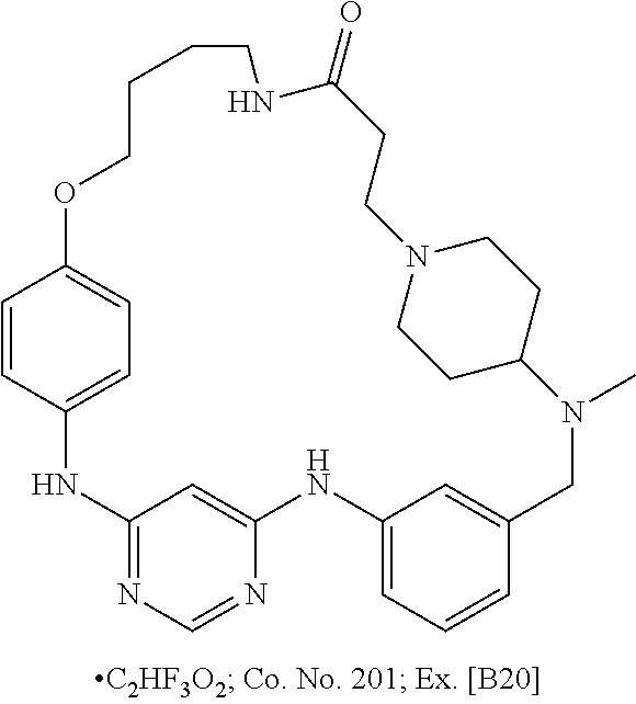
N1C2=NC=NC(=C2)NC2=CC=CC(=C2)CN(C)C2CCN(CC2)CCC(=O)NCCCCOC2=CC=C1C=C2
